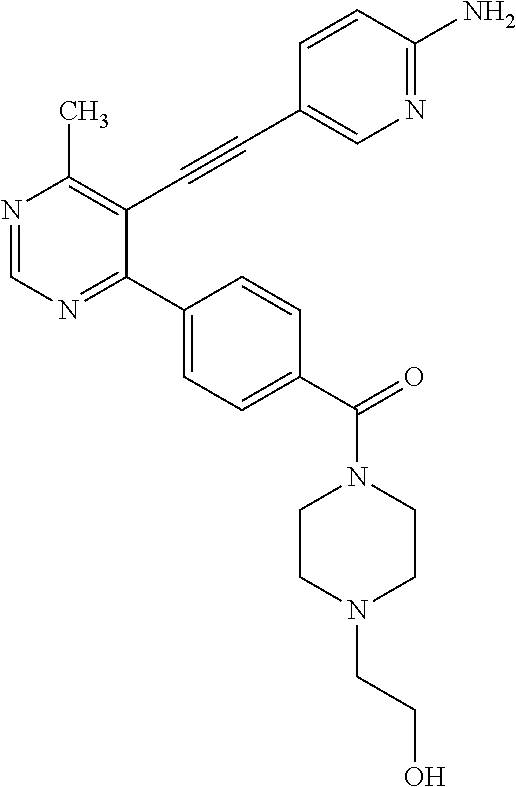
N1=CN=C(C2=CC=C(C(=O)N3CCN(CCO)CC3)C=C2)C(C#CC2=CN=C(N)C=C2)=C1C
